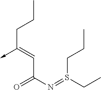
C(C(N=S(CC)CCC)=O)=C(->C)CCC
